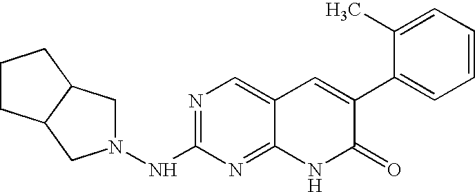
N1=C(NN2CC3C(C2)CCC3)N=C2C(=C1)C=C(C1=CC=CC=C1C)C(=O)N2
